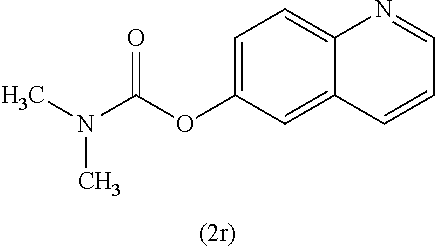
C1=C(OC(N(C)C)=O)C=C2C(=C1)N=CC=C2
